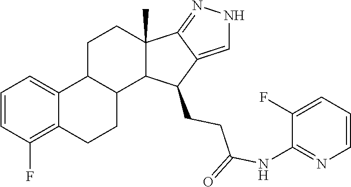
C1(F)=CC=CN=C1NC(CCC1C2=CNN=C2C2(C)CCC3C4=CC=CC(F)=C4CCC3C21)=O
